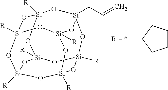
[Si]12([R])O[Si]3([R])O[Si]4([R])O[Si]([R])(O1)O[Si]1(CC=C)O[Si]([R])(O2)O[Si]([R])(O3)O[Si]([R])(O4)O1.C1CCC(*)C1
